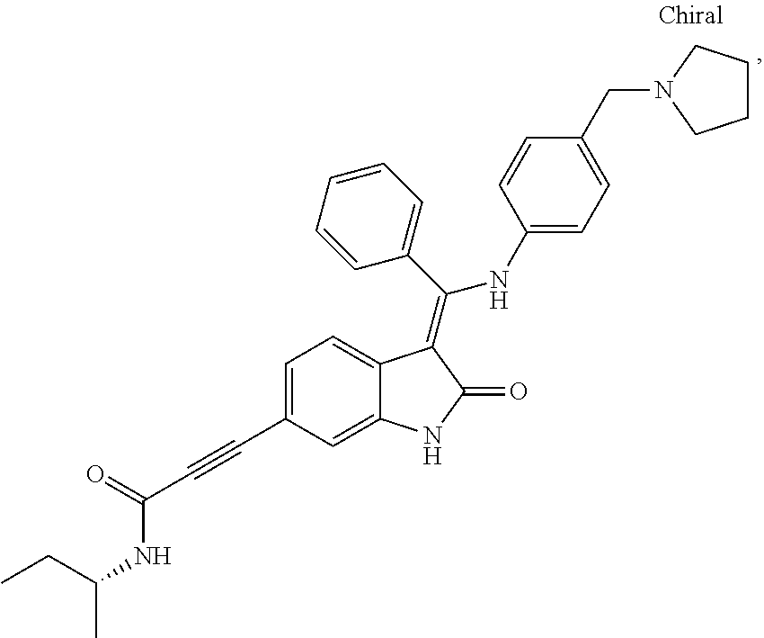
C1=C(C#CC(=O)NC(CC)C)C=C2C(=C1)C(=C(C1=CC=CC=C1)NC1=CC=C(CN3CCCC3)C=C1)C(=O)N2
